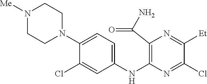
C1(NC2=C(C(N)=O)N=C([Et])C(Cl)=N2)=CC=C(N2CCN([Me])CC2)C(Cl)=C1
